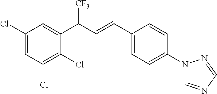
C1(C(C=CC2=CC=C(N3C=NC=N3)C=C2)[CF3])=CC(Cl)=CC(Cl)=C1Cl
